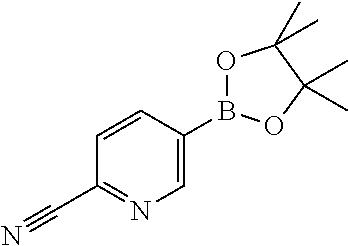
C1=CC(B2OC(C)(C)C(C)(C)O2)=CN=C1C#N
